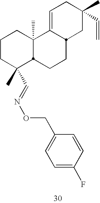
C1CC(C=NOCC2=CC=C(F)C=C2)(C)C2C(C)(C1)C1=CCC(C)(C=C)CC1CC2
